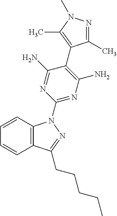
C1=CC2=C(C=C1)C(CCCCC)=NN2C1=NC(N)=C(C2=C(C)N(C)N=C2C)C(N)=N1
